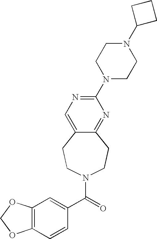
C12=C(C=CC(C(N3CCC4=NC(N5CCN(C6CCC6)CC5)=NC=C4CC3)=O)=C1)OCO2
